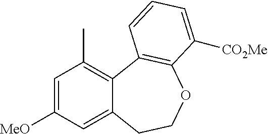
C1=C([MeO])C=C2C(=C1C)C1=C(OCC2)C([CO2Me])=CC=C1
